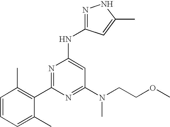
N1=C(C2=C(C)C=CC=C2C)N=C(N(C)CCOC)C=C1NC1=NNC(C)=C1
